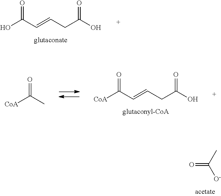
OC(C=CCC(O)=O)=O.[CoA]C(C=CCC(O)=O)=O.[CoA]C(C)=O.O=C(C)[O-]
